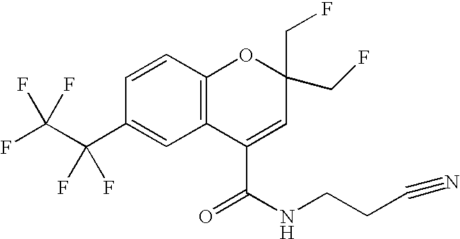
C1(C(C(F)(F)F)(F)F)=CC2=C(C=C1)OC(CF)(CF)C=C2C(NCCC#N)=O
